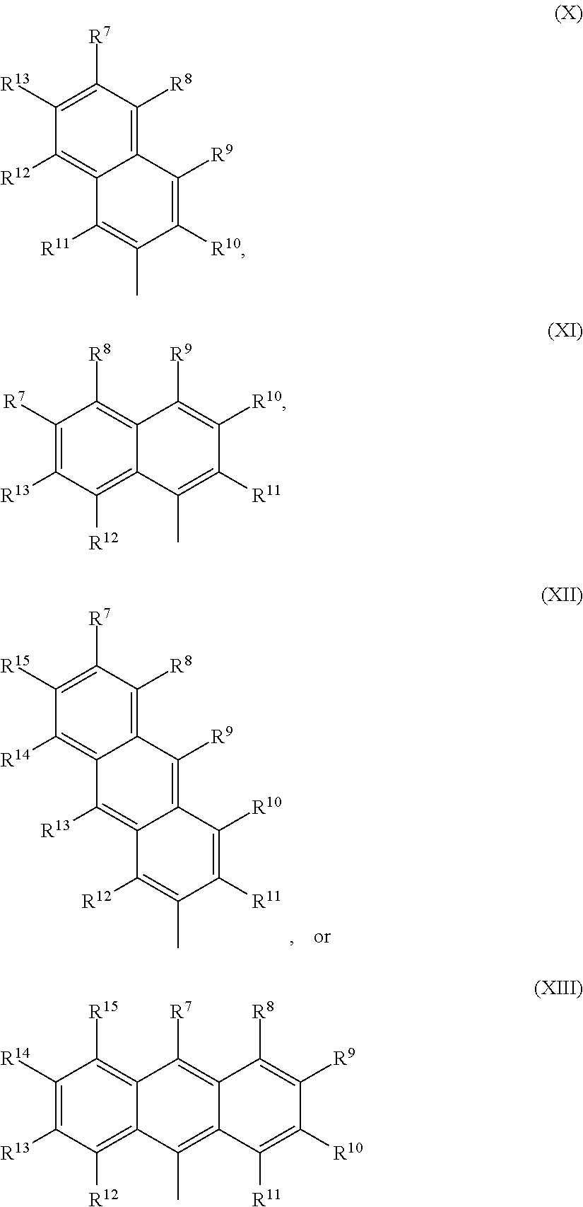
C1([R7])=C([R15])C([R14])=C2C(=C1[R8])C([R9])=C1C(=C2[R13])C([R12])=C(C)C([R11])=C1[R10].C1([R7])=C([R13])C([R12])=C2C(=C1[R8])C([R9])=C([R10])C(C)=C2[R11].C1([R7])=C([R13])C([R12])=C2C(=C1[R8])C([R9])=C([R10])C([R11])=C2C.C1([R14])=C([R13])C([R12])=C2C(=C1[R15])C([R7])=C1C(=C2C)C([R11])=C([R10])C([R9])=C1[R8]
